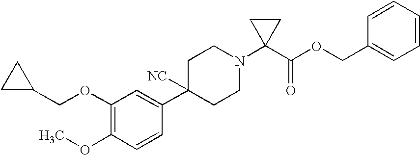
C1(OCC2CC2)=C(OC)C=CC(C2([NC])CCN(C3(C(OCC4=CC=CC=C4)=O)CC3)CC2)=C1
